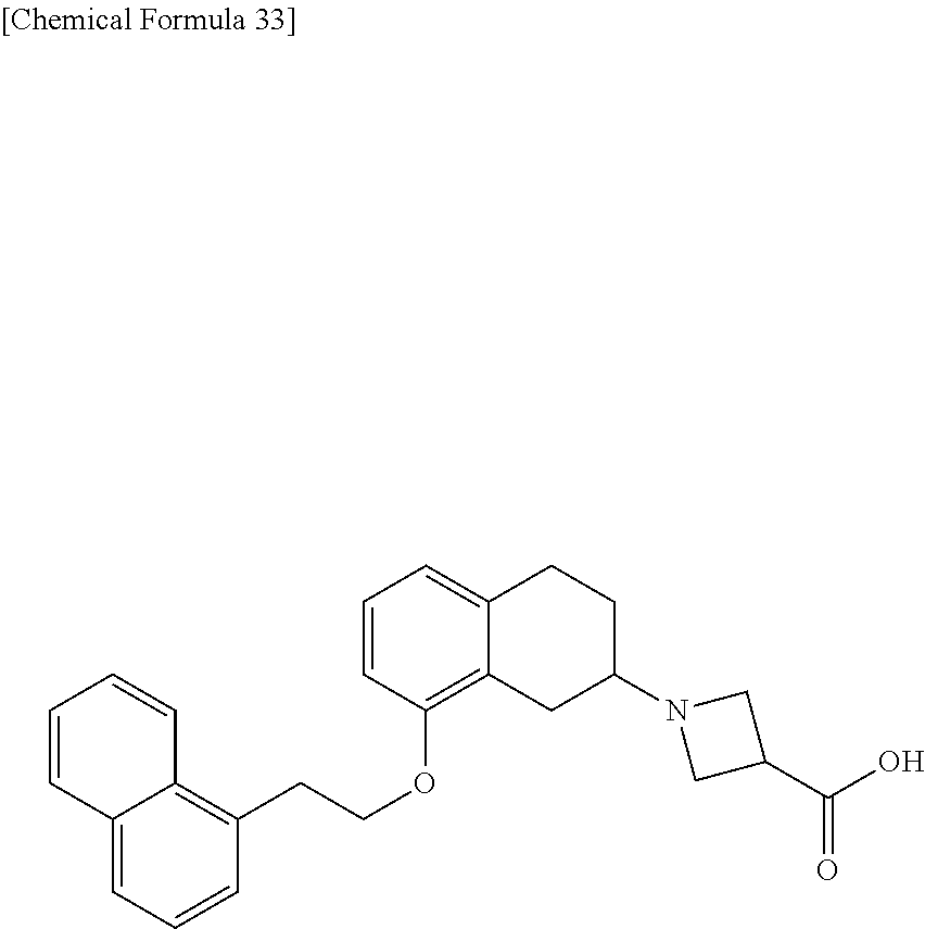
C12=CC=CC(CCOC3=C4C(=CC=C3)CCC(N3CC(C(O)=O)C3)C4)=C1C=CC=C2
